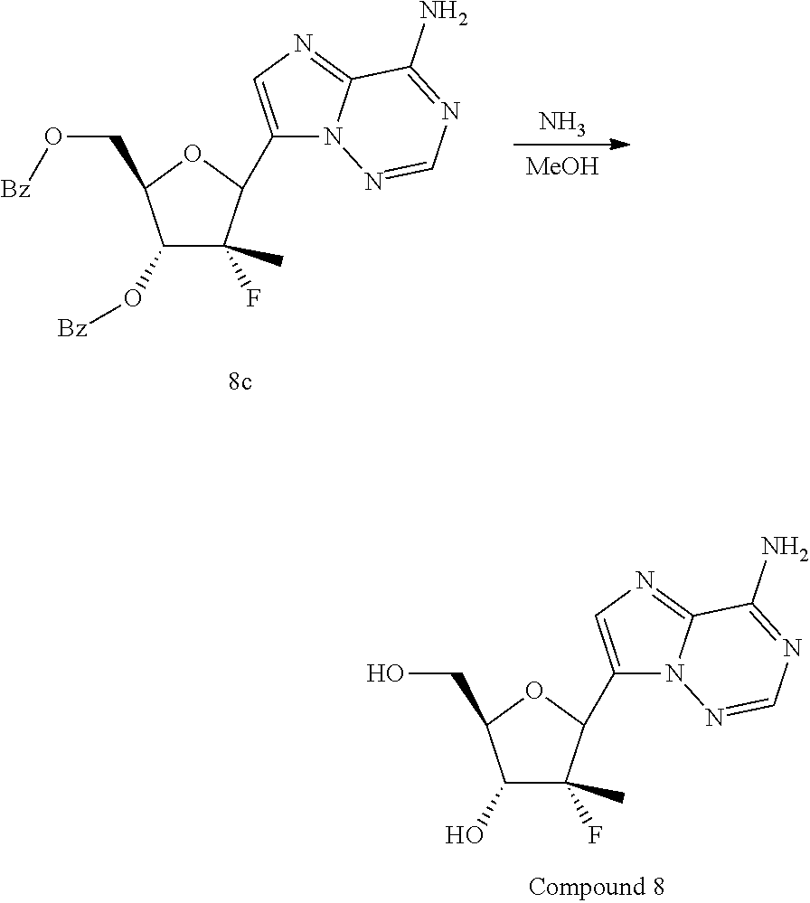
C1(C)(F)C(C2=CN=C3N2N=CN=C3N)OC(CO)C1O.C1(C)(F)C(C2=CN=C3N2N=CN=C3N)OC(CO[Bz])C1O[Bz].N.[MeOH]
